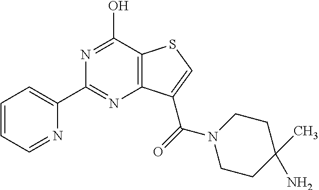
C1(C2=CC=CC=N2)=NC2=C(C(O)=N1)SC=C2C(=O)N1CCC(C)(N)CC1
